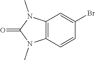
C12=C(C=CC(Br)=C1)N(C)C(=O)N2C
